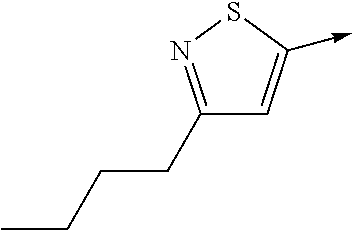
C1(CCCC)=NSC(->C)=C1
